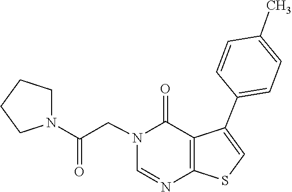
C1=NC2=C(C(=O)N1CC(N1CCCC1)=O)C(C1=CC=C(C)C=C1)=CS2
